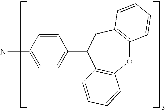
O1C2=C(CC(C3=CC=C(N)C=C3)C3=C1C=CC=C3)C=CC=C2
